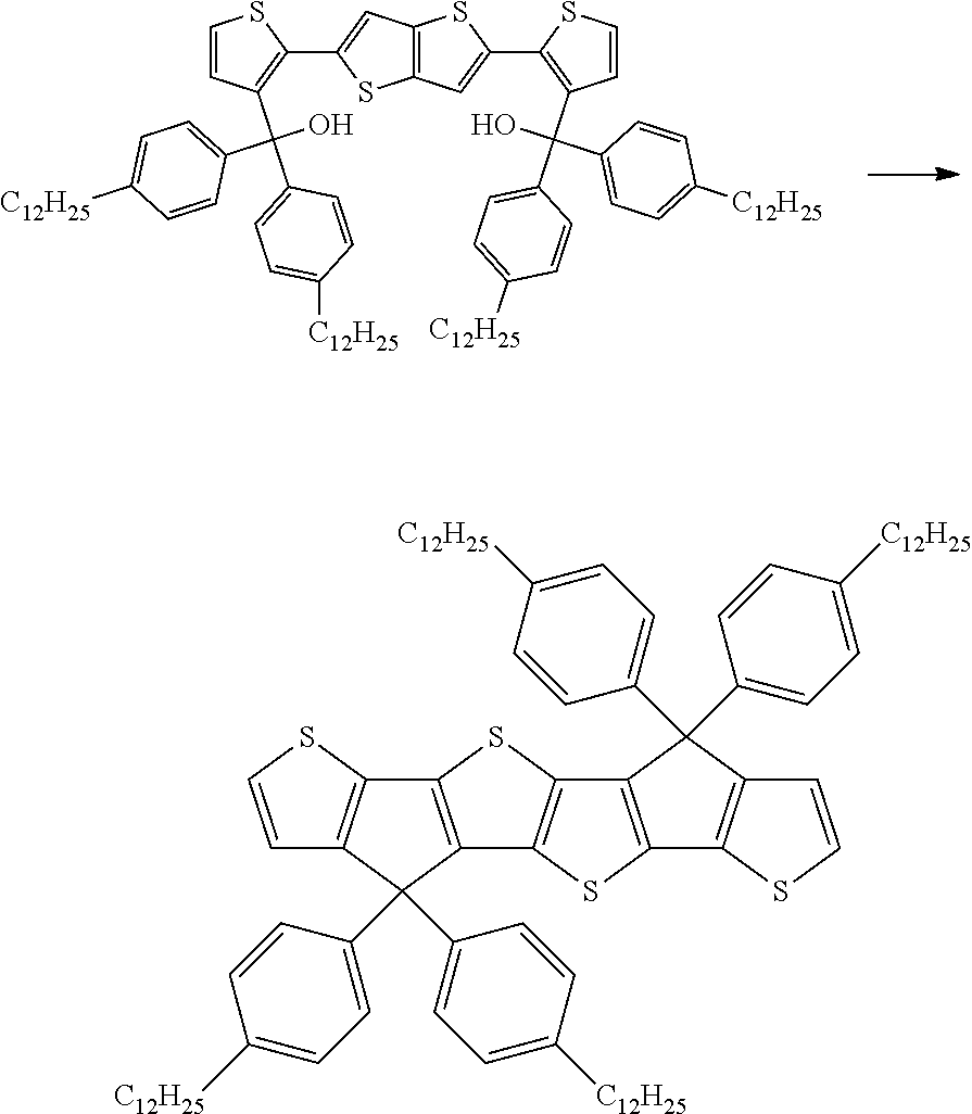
C1=CC(C(C2=CC=C([C12H25])C=C2)(O)C2=CC=C([C12H25])C=C2)=C(C2=CC3=C(S2)C=C(C2=C(C(C4=CC=C([C12H25])C=C4)(O)C4=CC=C([C12H25])C=C4)C=CS2)S3)S1.C1=CSC2=C1C(C1=CC=C([C12H25])C=C1)(C1=CC=C([C12H25])C=C1)C1=C2SC2=C1SC1=C2C(C2=CC=C([C12H25])C=C2)(C2=CC=C([C12H25])C=C2)C2=C1SC=C2
